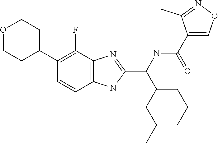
O1CCC(C2=C(F)C3=C(C=C2)NC(C(C2CC(C)CCC2)NC(C2=CON=C2C)=O)=N3)CC1
